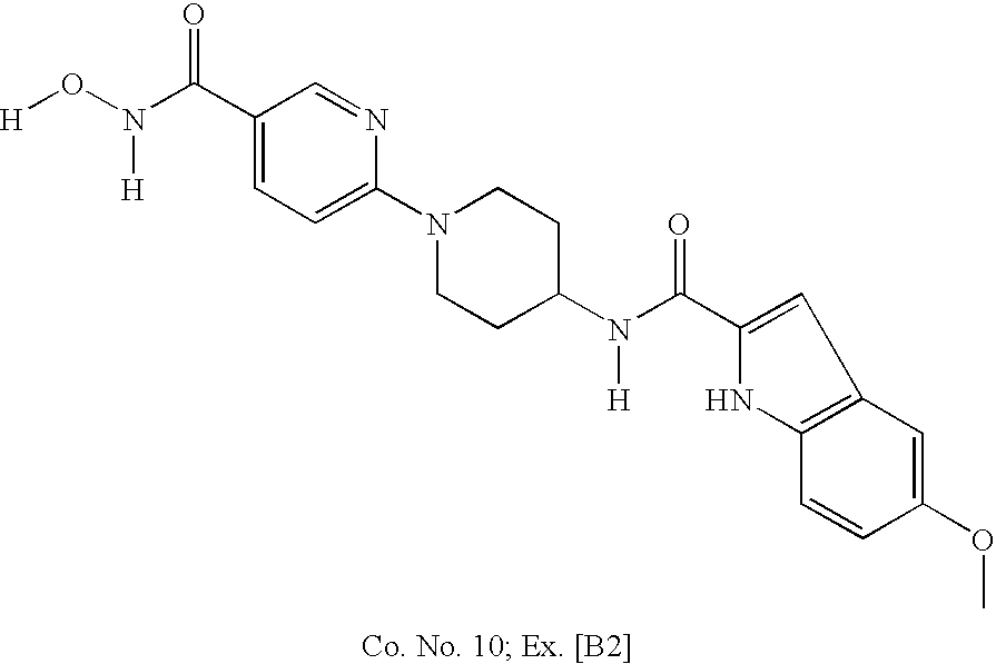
C1(C(N(O[H])[H])=O)=CC=C(N2CCC(N(C(=O)C3=CC4=C(C=CC(OC)=C4)N3)[H])CC2)N=C1
